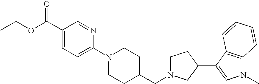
CCOC(C1=CC=C(N2CCC(CN3CCC(C4=CN(C)C5=C4C=CC=C5)C3)CC2)N=C1)=O
